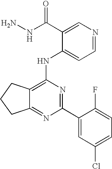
C12=NC(C3=CC(Cl)=CC=C3F)=NC(NC3=CC=NC=C3C(NN)=O)=C1CCC2
